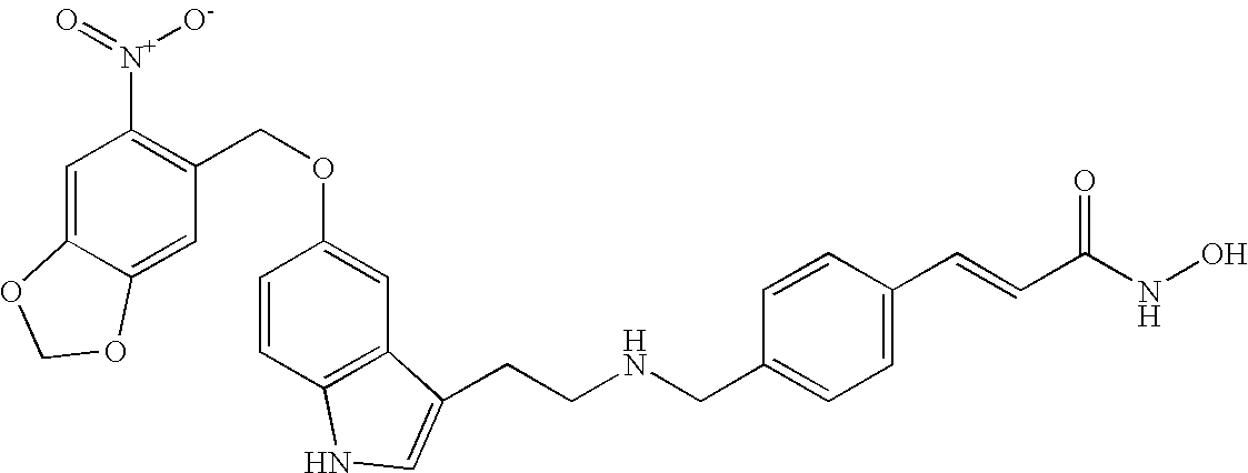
C1=C2C(=CC(COC3=CC4=C(C=C3)NC=C4CCNCC3=CC=C(C=CC(NO)=O)C=C3)=C1[N+](=O)[O-])OCO2
